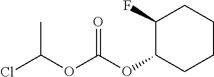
ClC(OC(OC1CCCCC1F)=O)C
